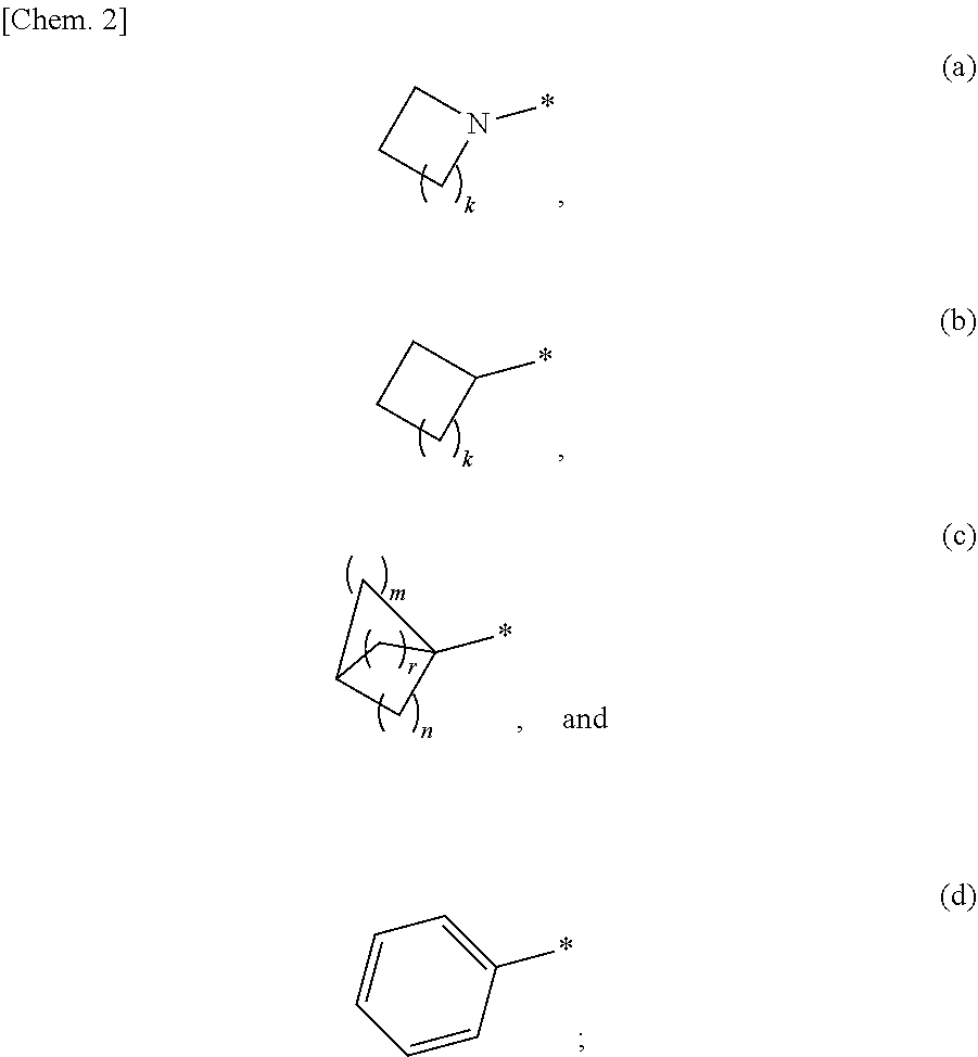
C1N(*)CC1.C1C(*)CC1.C1C2(*)CC1C2.C1(*)=CC=CC=C1
